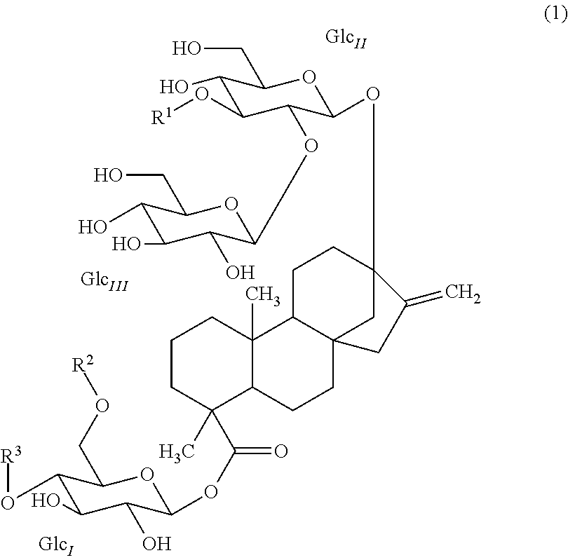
[R1]OC1C(O)C(CO)OC(OC23CCC4C(C2)(CCC2C4(C)CCCC2(C)C(OC2C(O)C(O)C(O[R3])C(CO[R2])O2)=O)CC3=C)C1OC1C(O)C(O)C(O)C(CO)O1
